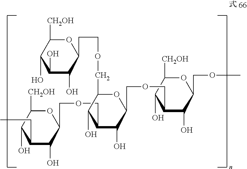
C(C1C(O)C(COCCC2OC([CH2OH])C(O)C(O)C2O)OC(COCC2C(O)C(COC)OC([CH2OH])C2O)C1O)OCC1OC([CH2OH])C(O)C(CC)C1O
